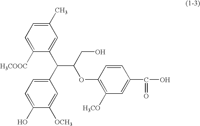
C1(C(C2=CC(C)=CC=C2[H3COOC])C(CO)OC2=C([H3CO])C=C(C(O)=O)C=C2)=CC=C(O)C([OCH3])=C1
